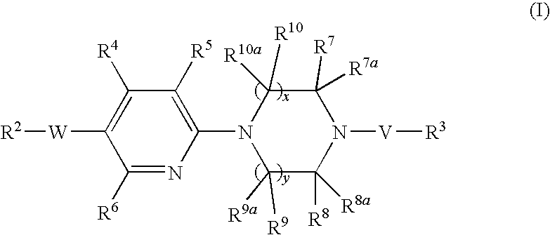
C1(N2C([R9a])([R9])C([R8])([R8a])N([V][R3])C([R7])([R7a])C2([R10])[R10a])=C([R5])C([R4])=C([W][R2])C([R6])=N1
